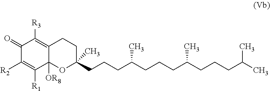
C1(=O)C([R2])=C([R1])C2([OR8])C(=C1[R3])CCC(CCCC(CCCC(CCCC(C)C)C)C)(C)O2
